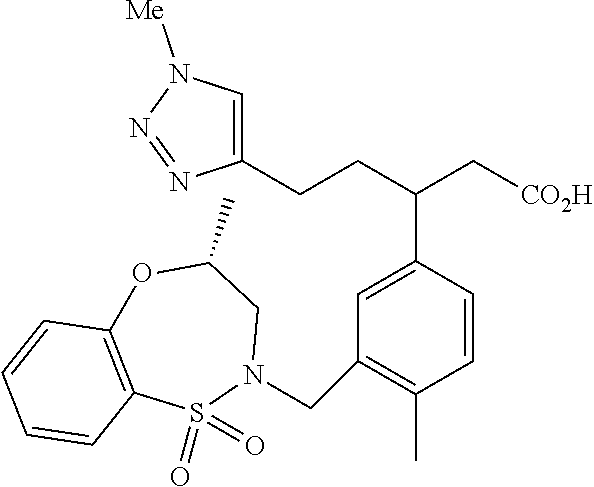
C1(CCC(C[CO2H])C2=CC(CN3CC(C)OC4=C(S3(=O)=O)C=CC=C4)=C(C)C=C2)=CN([Me])N=N1
